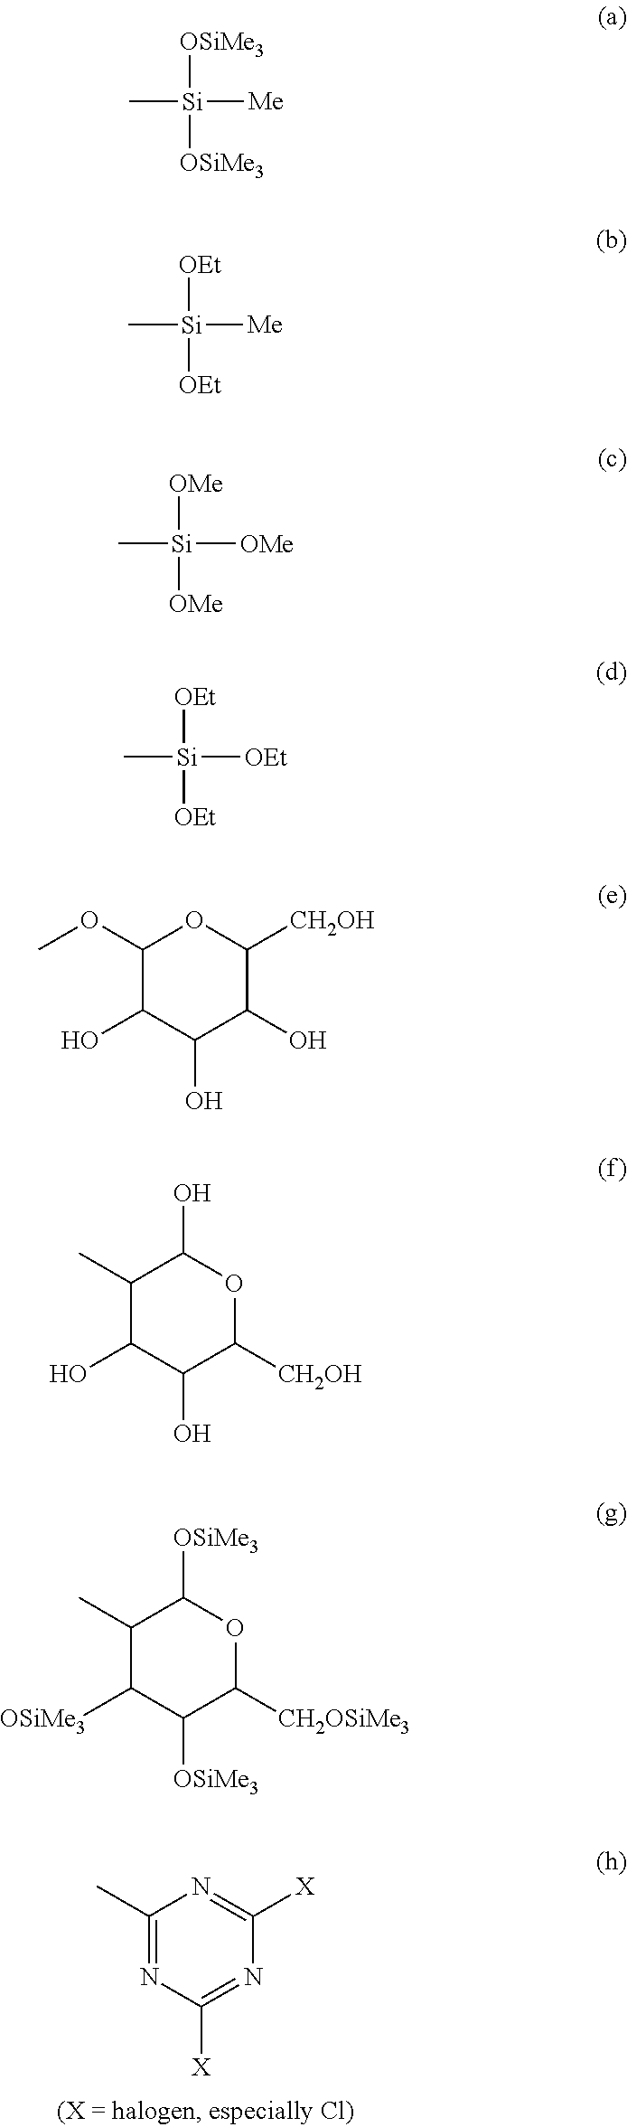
C1(C)=NC([X])=NC([X])=N1.C[Si]([Me])([OSiMe3])[OSiMe3].C[Si]([Me])([OEt])[OEt].C[Si]([OMe])([OMe])[OMe].C[Si]([OEt])([OEt])[OEt].C1(OC)C(O)C(O)C(O)C([CH2OH])O1.C1(C)C(O)C(O)C([CH2OH])OC1O.C1(C)C([OSiMe3])C([OSiMe3])C([CH2OSiMe3])OC1[OSiMe3]
